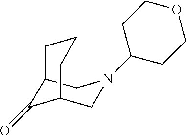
C12C(=O)C(CN(C3CCOCC3)C1)CCC2
